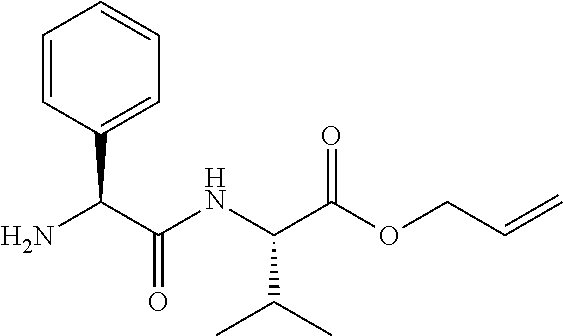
C1=CC(C(C(NC(C(OCC=C)=O)C(C)C)=O)N)=CC=C1
